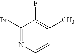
C1(Br)=NC=CC(C)=C1F
